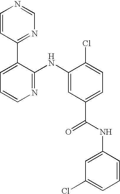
C1=CC(C2=CC=CN=C2NC2=CC(C(NC3=CC(Cl)=CC=C3)=O)=CC=C2Cl)=NC=N1
